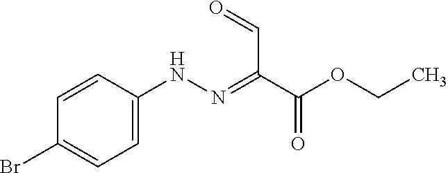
C1=C(NN=C(C=O)C(OCC)=O)C=CC(Br)=C1
